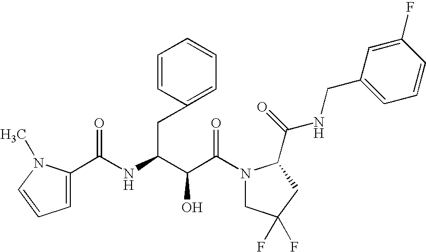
C(C(N1CC(F)(F)CC1C(NCC1=CC=CC(F)=C1)=O)=O)(O)C(CC1=CC=CC=C1)NC(=O)C1=CC=CN1C
